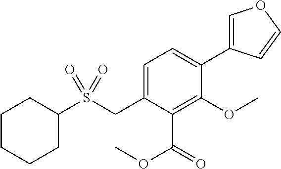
C1=C(CS(C2CCCCC2)(=O)=O)C(C(OC)=O)=C(OC)C(C2=COC=C2)=C1
